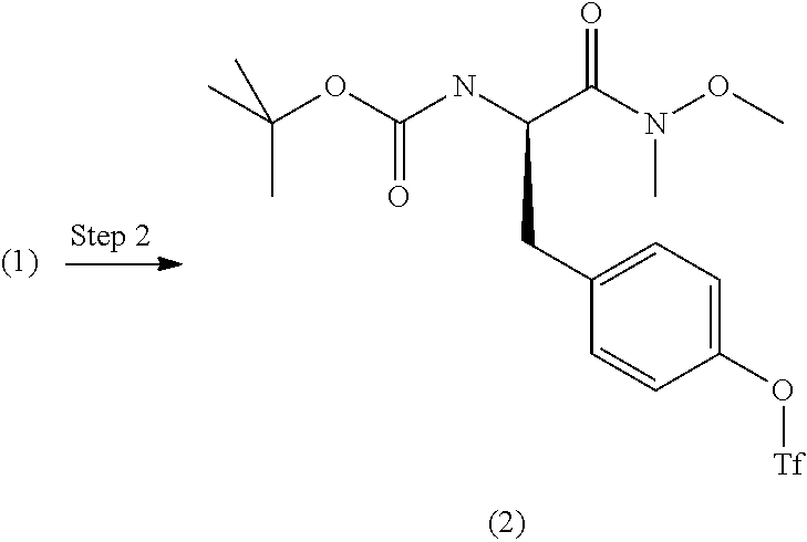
C1(CC(NC(OC(C)(C)C)=O)C(N(OC)C)=O)=CC=C(O[Tf])C=C1
